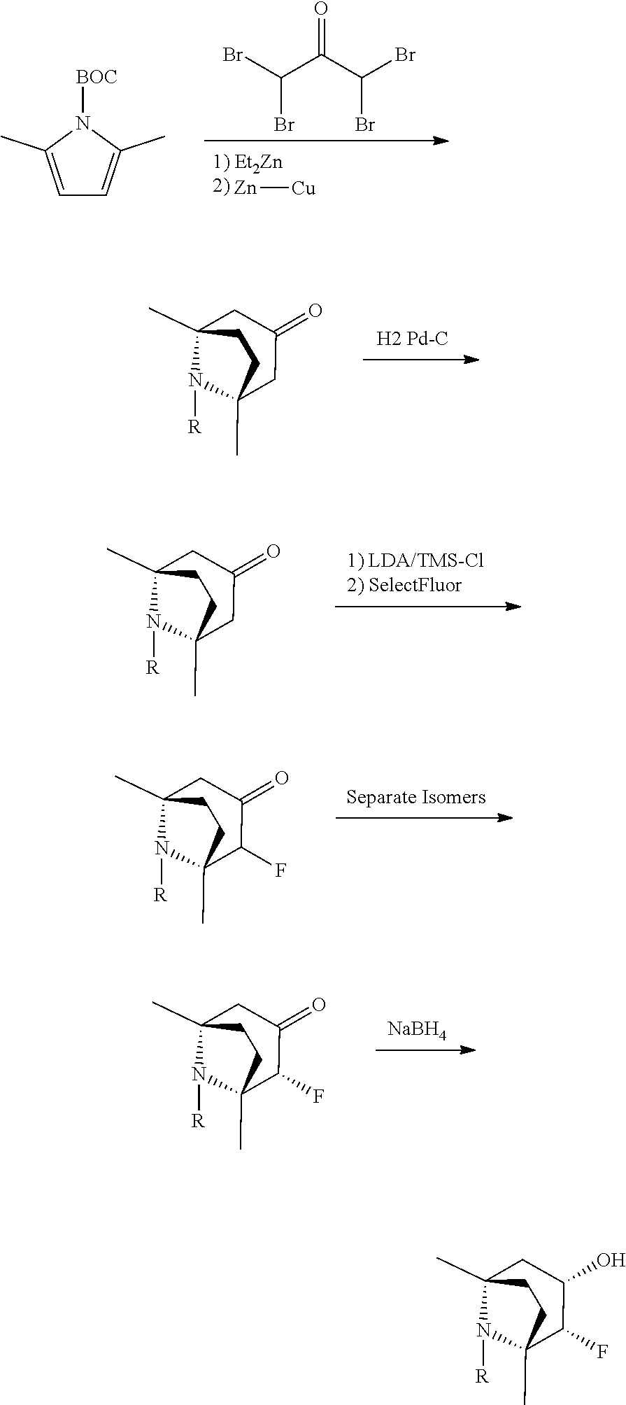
C1=C(C)N([BOC])C(C)=C1.C(C(C(Br)Br)=O)(Br)Br.[Zn][Cu].C12(C)N([R])C(C)(CC1)CC(=O)C2.C12(C)N([R])C(C)(CC1)CC(=O)C2F.C12(C)N([R])C(C)(CC1)CC(=O)C2F.[NaBH4].C12(C)N([R])C(C)(CC1)CC(=O)C2.C12(C)N([R])C(C)(CC1)CC(O)C2F
